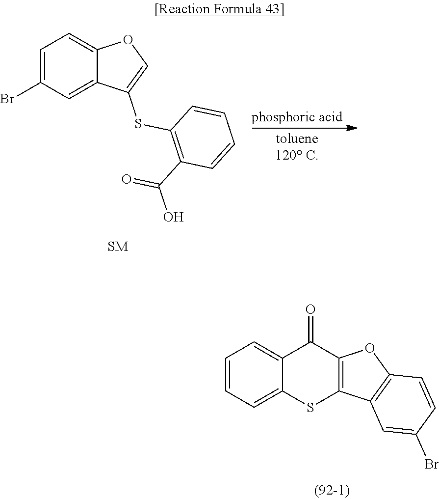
C1=CC=C2C(=C1)C(=O)C1=C(S2)C2=C(O1)C=CC(Br)=C2.C1=C(Br)C=C2C(=C1)OC=C2SC1=C(C(=O)O)C=CC=C1
